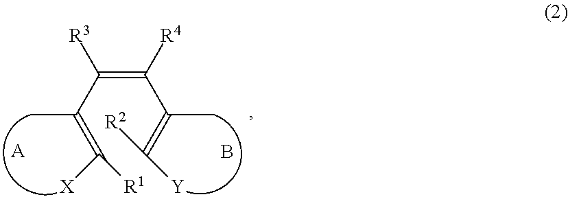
C(=C(C(=C([R2])[Y])C)[R4])(C(=C([R1])[X])C)[R3].[A].B
